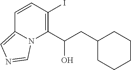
C1=CC(I)=C(C(CC2CCCCC2)O)N2C1=CN=C2
